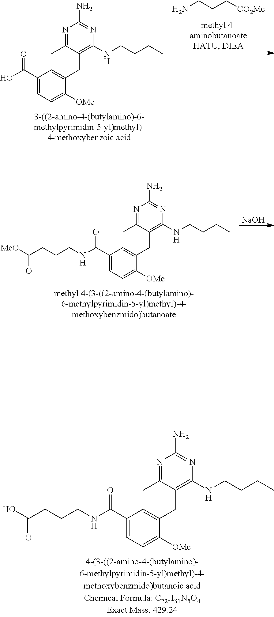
C(CN)C[CO2Me].C1(C)=NC(N)=NC(NCCCC)=C1CC1=CC(C(O)=O)=CC=C1[OMe].[NaOH].C(CNC1=C(CC2=CC(C(NCCCC(=O)[MeO])=O)=CC=C2[OMe])C(C)=NC(N)=N1)CC.C1(C)=NC(N)=NC(NCCCC)=C1CC1=CC(C(NCCCC(O)=O)=O)=CC=C1[OMe]
